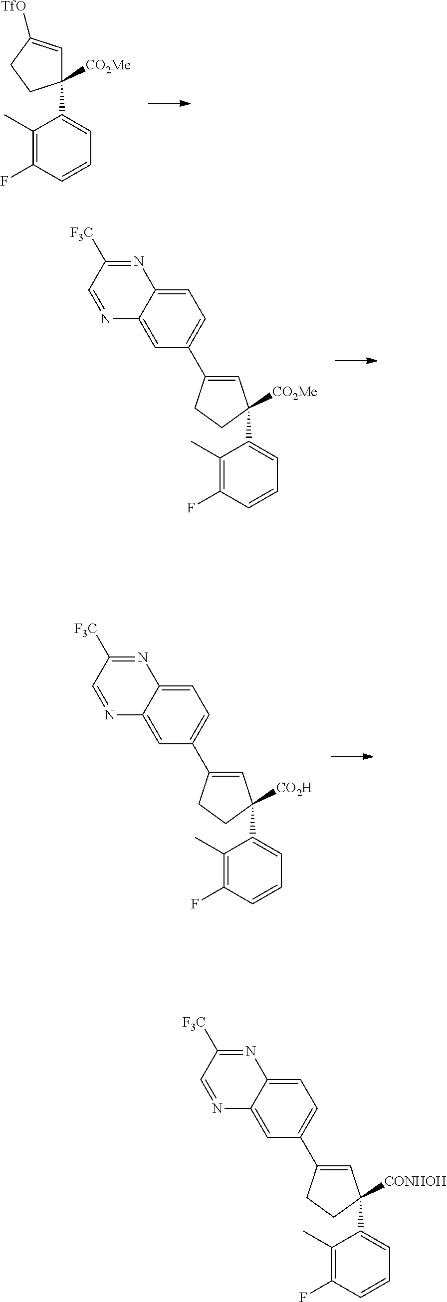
[CO2Me]C1(C2=CC=CC(F)=C2C)C=C([TfO])CC1.[CO2Me]C1(C2=CC=CC(F)=C2C)C=C(C2=CC=C3C(=C2)N=CC([F3C])=N3)CC1.[CO2H]C1(C2=CC=CC(F)=C2C)C=C(C2=CC=C3C(=C2)N=CC([F3C])=N3)CC1.[CONHOH]C1(C2=CC=CC(F)=C2C)C=C(C2=CC=C3C(=C2)N=CC([F3C])=N3)CC1
